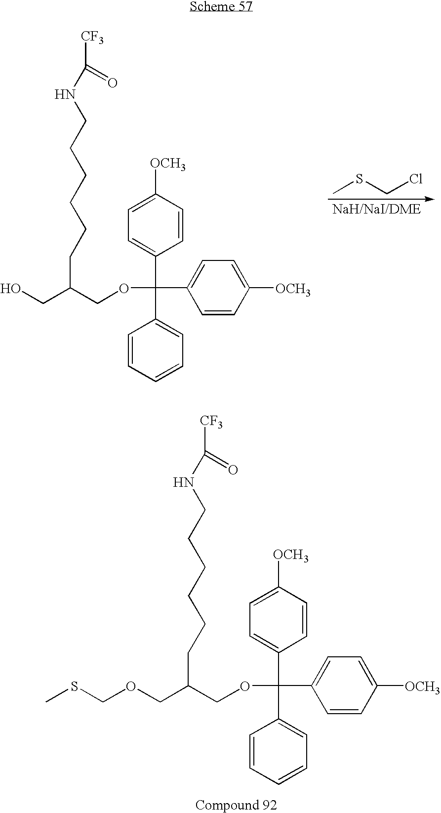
C(COCSC)(COC(C1=CC=C([OCH3])C=C1)(C1=CC=C([OCH3])C=C1)C1=CC=CC=C1)CCCCCCNC([CF3])=O.C(CO)(COC(C1=CC=C([OCH3])C=C1)(C1=CC=C([OCH3])C=C1)C1=CC=CC=C1)CCCCCCNC([CF3])=O.CSCCl
